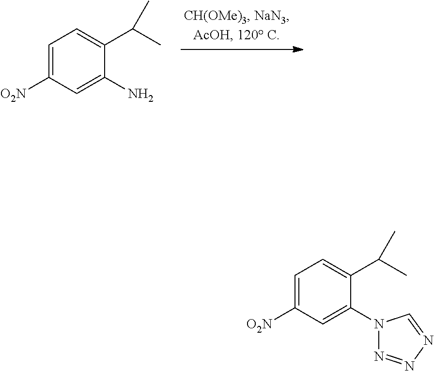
C1=C([O2N])C=C(N)C(C(C)C)=C1.C1=C([O2N])C=C(N2N=NN=C2)C(C(C)C)=C1
